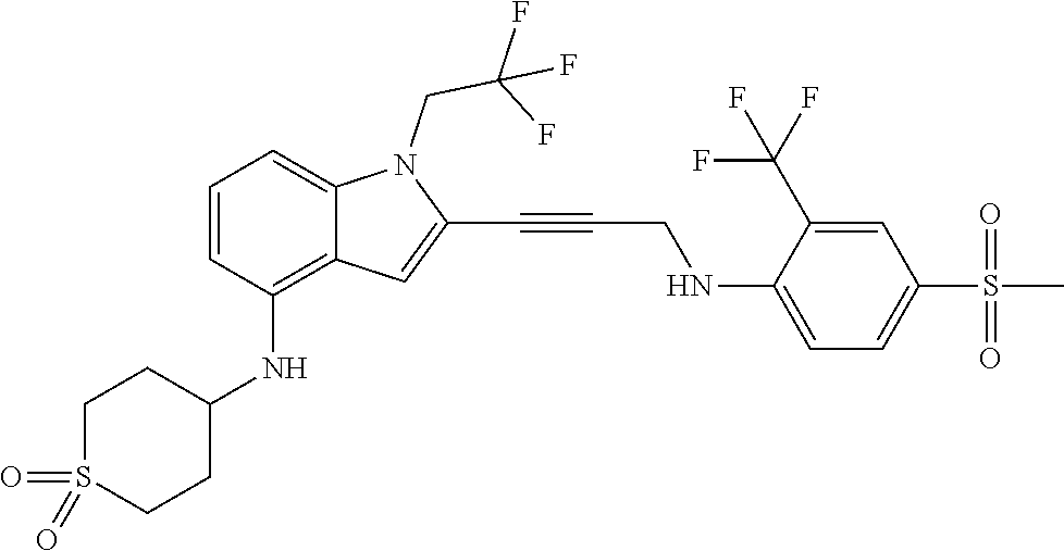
C(C#CC1=CC2=C(NC3CCS(=O)(=O)CC3)C=CC=C2N1CC(F)(F)F)NC1=CC=C(S(C)(=O)=O)C=C1C(F)(F)F
